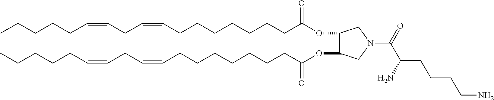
O(C(CCCCCCCC=CCC=CCCCCC)=O)C1C(OC(CCCCCCCC=CCC=CCCCCC)=O)CN(C(C(CCCCN)N)=O)C1
